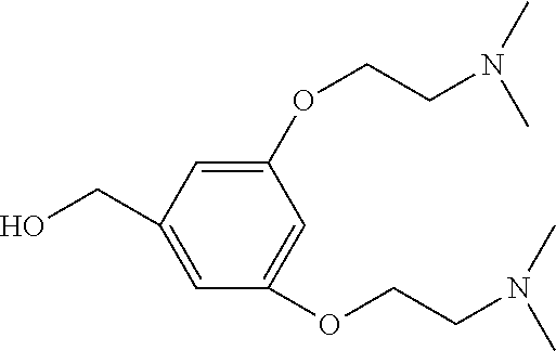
C1(OCCN(C)C)=CC(CO)=CC(OCCN(C)C)=C1
